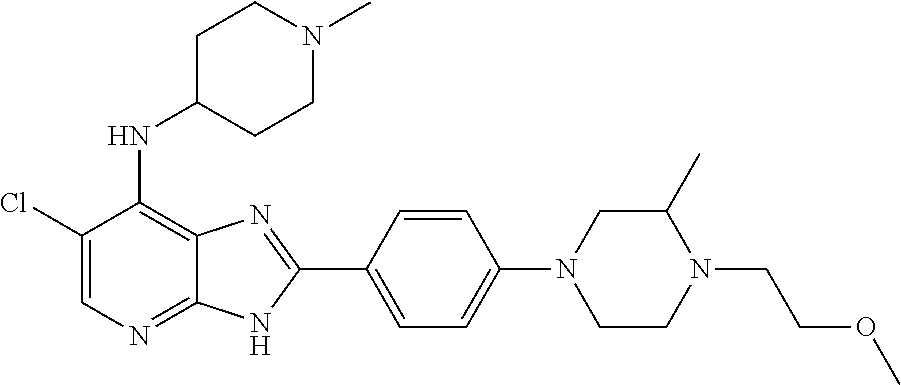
C1(Cl)=CN=C2C(=C1NC1CCN(C)CC1)N=C(C1=CC=C(N3CC(C)N(CCOC)CC3)C=C1)N2
